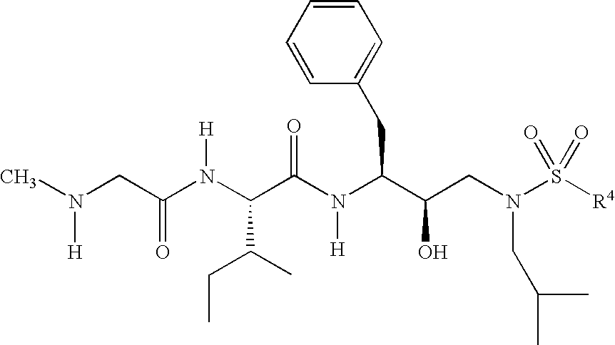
C(N(C(C(N(C(C(CN(S([R4])(=O)=O)CC(C)C)O)CC1=CC=CC=C1)[H])=O)C(CC)C)[H])(CN(C)[H])=O
